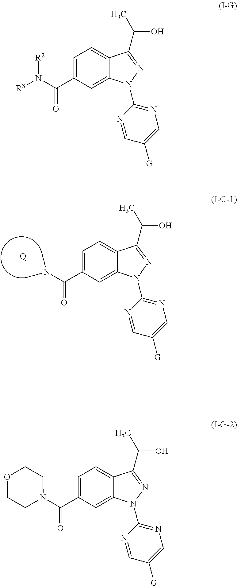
C1=C(C(N([R2])[R3])=O)C=C2C(=C1)C(C(C)O)=NN2C1=NC=C([G])C=N1.C1=C(C(N2CCOCC2)=O)C=C2C(=C1)C(C(C)O)=NN2C1=NC=C([G])C=N1.C1=C(C(N(C)C)=O)C=C2C(=C1)C(C(C)O)=NN2C1=NC=C([G])C=N1.[Q]
